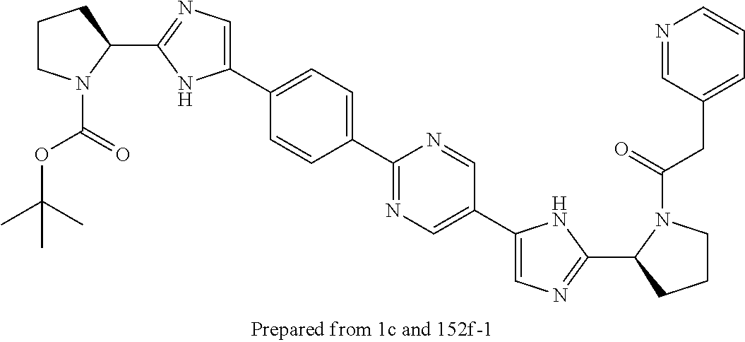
C1(C2=CN=C(C3N(C(=O)OC(C)(C)C)CCC3)N2)=CC=C(C2=NC=C(C3=CN=C(C4CCCN4C(=O)CC4=CC=CN=C4)N3)C=N2)C=C1
